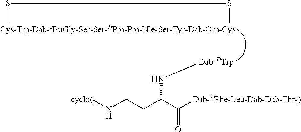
S(C)SC.N(C(CCN[cyclo(])C([Dab-DPhe-Leu-Dab-Dab-Thr-)])=O)[Dab-DTrp]
